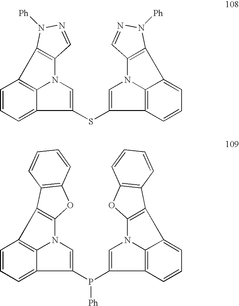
C1=CC=C2C3=C1C1=C(N3C=C2SC2=CN3C4=C(C5=CC=CC2=C35)N([Ph])N=C4)C=NN1[Ph].C1=CC=C2C3=C1C1=C(N3C=C2P(C2=CN3C4=C(C5=CC=CC2=C35)C2=C(O4)C=CC=C2)[Ph])OC2=C1C=CC=C2
